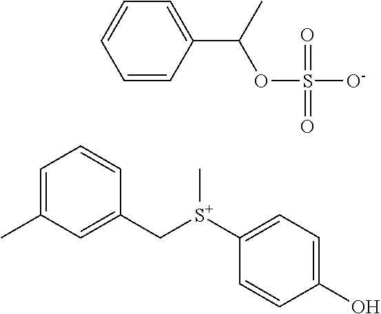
C1([S+](CC2=CC(C)=CC=C2)C)=CC=C(O)C=C1.C1=CC(C(C)OS([O-])(=O)=O)=CC=C1
